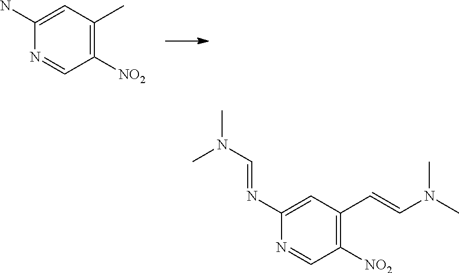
N1=CC([NO2])=C(C)C=C1N.N1=CC([NO2])=C(C=CN(C)C)C=C1N=CN(C)C
